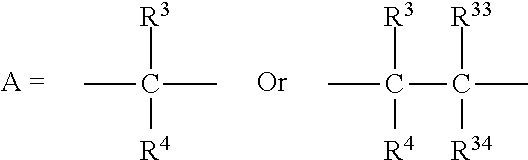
CC(C)([R3])[R4].CC([R3])([R4])C(C)([R33])[R34]
